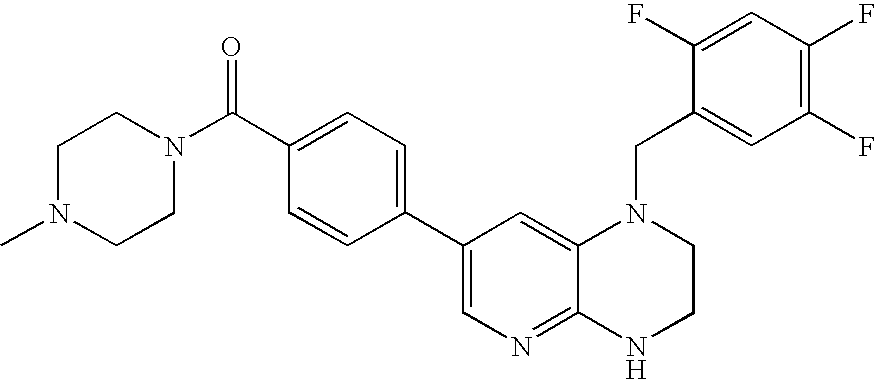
C1(C2=CN=C3C(=C2)N(CC2=CC(F)=C(F)C=C2F)CCN3)=CC=C(C(=O)N2CCN(C)CC2)C=C1
